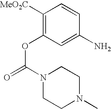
C1([MeO2C])=C(OC(N2CCN(C)CC2)=O)C=C(N)C=C1
